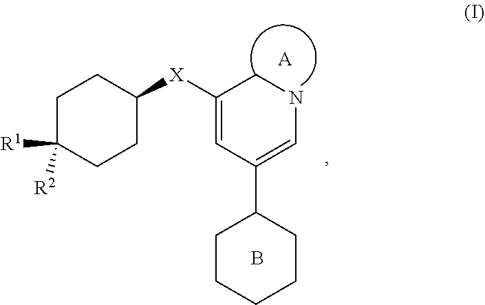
C1C([R1])([R2])CCC([X]C2=CC(C3CCCCC3)=CNC2)C1.B.[A]
